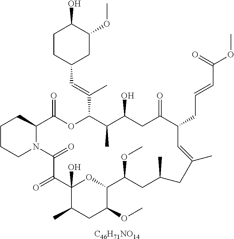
[C46H71NO14].C1CCN2C(C1)C(=O)OC(C(=CC1CC(OC)C(O)CC1)C)C(C)C(O)CC(=O)C(CC=CC(OC)=O)C=C(C)CC(C)CC(OC)C1OC(O)(C(=O)C2=O)C(C)CC1OC
